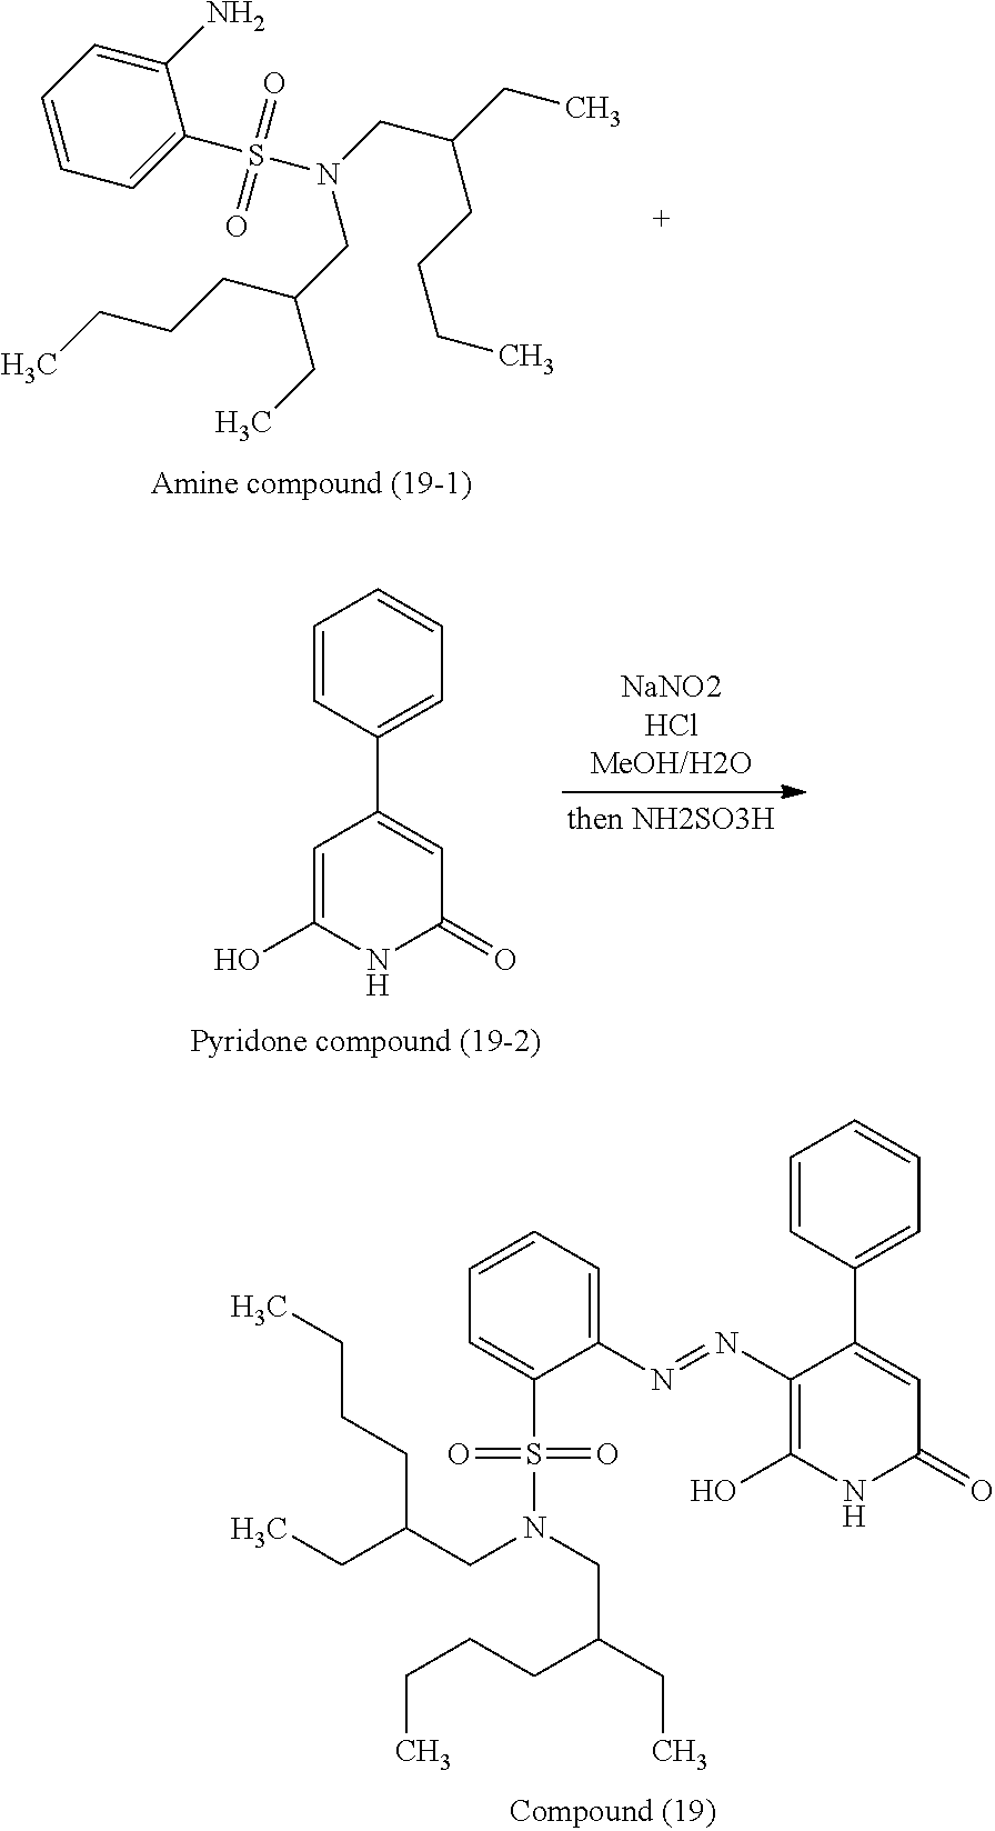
C1=CC=C(S(N(CC(CC)CCCC)CC(CC)CCCC)(=O)=O)C(N)=C1.C1=CC(C2=CC(=O)NC(O)=C2)=CC=C1.C1=CC(C2=CC(=O)NC(O)=C2N=NC2=CC=CC=C2S(N(CC(CC)CCCC)CC(CC)CCCC)(=O)=O)=CC=C1
